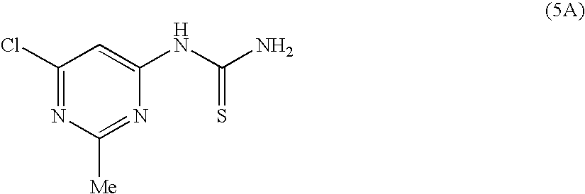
C1(Cl)=NC([Me])=NC(NC(N)=S)=C1
